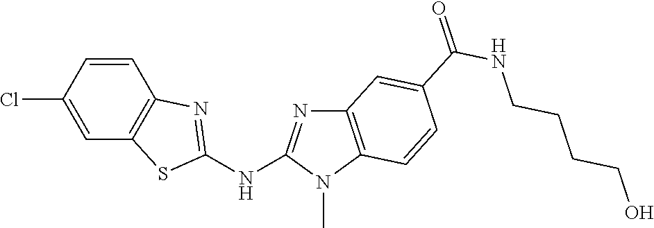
C1(Cl)=CC2=C(C=C1)N=C(NC1=NC3=C(N1C)C=CC(C(NCCCCO)=O)=C3)S2
